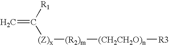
C(=C)([R1])[(Z)x][(R2)m][(CH2CH2O)n][R3]
